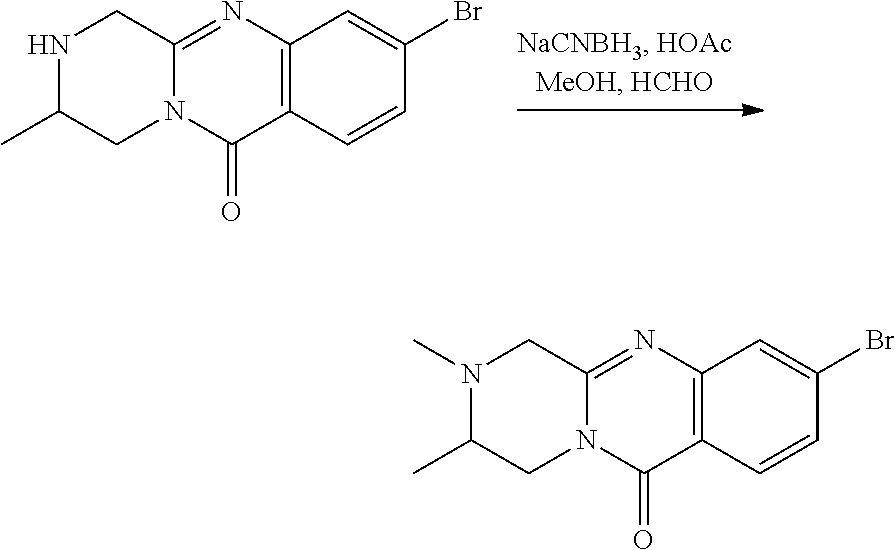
N1(C)C(C)CN2C(=NC3=C(C2=O)C=CC(Br)=C3)C1.N1C(C)CN2C(=NC3=C(C2=O)C=CC(Br)=C3)C1
